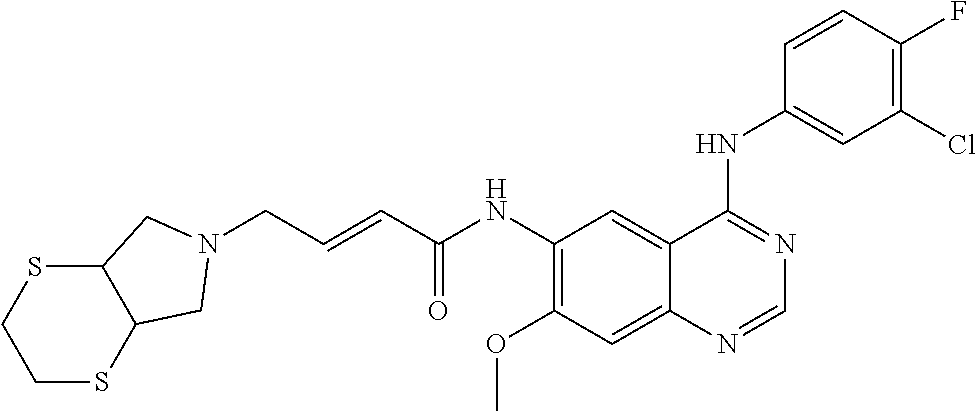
C(C=CC(NC1=C(OC)C=C2C(=C1)C(NC1=CC(Cl)=C(F)C=C1)=NC=N2)=O)N1CC2SCCSC2C1
